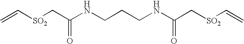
C=C[SO2]CC(NCCCNC(C[SO2]C=C)=O)=O
